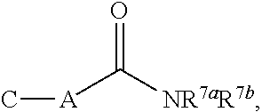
[A](C([NR7aR7b])=O)C
